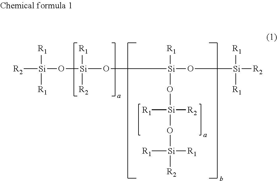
[R2][Si](O[Si](O[Si]([R1])(O[Si](O[Si]([R2])([R1])[R1])([R2])[R1])O[Si]([R2])([R1])[R1])([R2])[R1])([R1])[R1]
